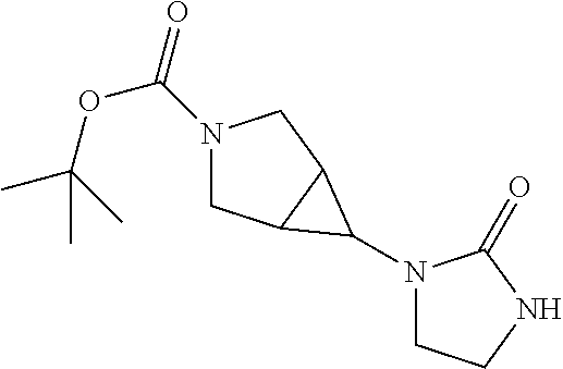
N1(C(=O)OC(C)(C)C)CC2C(C1)C2N1CCNC1=O
